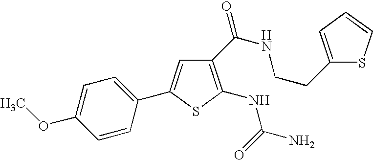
C1=C(OC)C=CC(C2=CC(C(=O)NCCC3=CC=CS3)=C(NC(=O)N)S2)=C1
